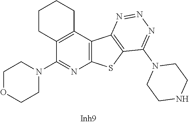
C1CC2=C(CC1)C1=C(N=C2N2CCOCC2)SC2=C1N=NN=C2N1CCNCC1
